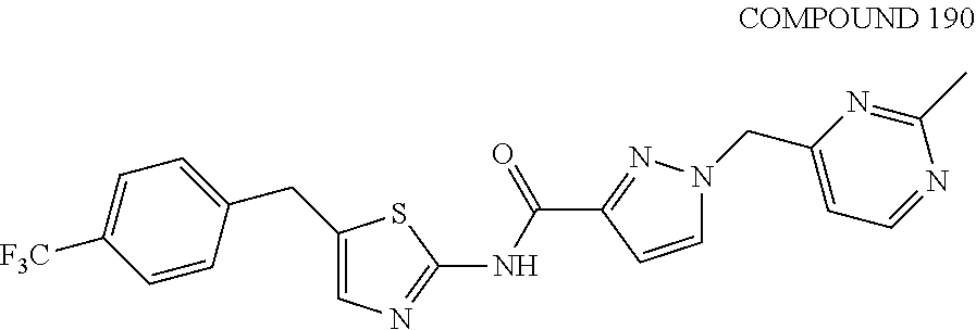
C1=C(CC2=CC=C([F3C])C=C2)SC(NC(C2=NN(CC3=CC=NC(C)=N3)C=C2)=O)=N1
